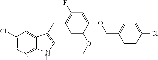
C1(Cl)=CN=C2C(=C1)C(CC1=C(F)C=C(OCC3=CC=C(Cl)C=C3)C(OC)=C1)=CN2
